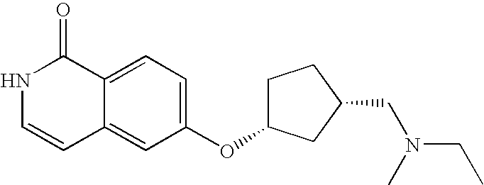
N1C=CC2=CC(OC3CCC(CN(CC)C)C3)=CC=C2C1=O
